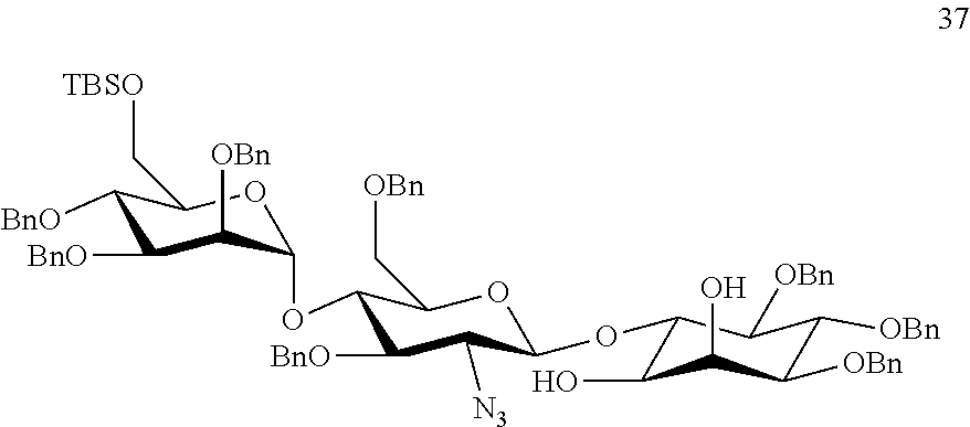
C1([BnO])C([BnO])C([OBn])C(OC2C([BnO])C([N3])C(OC3C(O)C(O)C([OBn])C([OBn])C3[OBn])OC2C[OBn])OC1C[TBSO]
